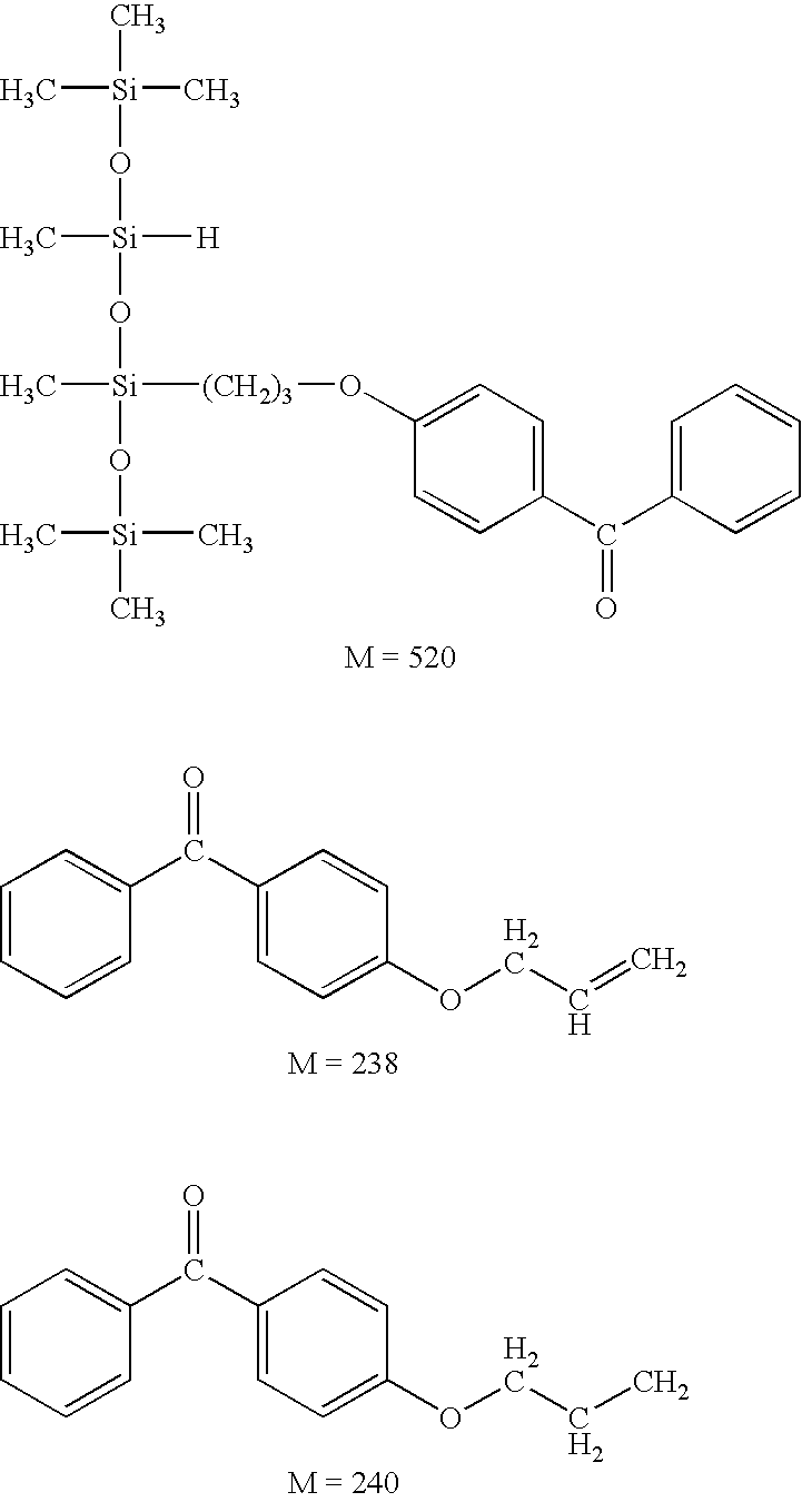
C[Si](C)(C)O[Si](O[Si](O[Si](C)(C)C)(C)[(CH2)3]OC1=CC=C(C(C2=CC=CC=C2)=O)C=C1)(C)[H].C1=CC=CC(C(C2=CC=C(OCC=C)C=C2)=O)=C1.C1=CC=CC(C(C2=CC=C(OCCC)C=C2)=O)=C1
